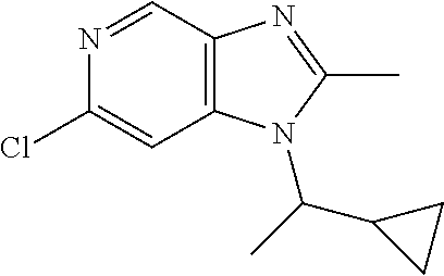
C12=C(N(C(C)C3CC3)C(C)=N1)C=C(Cl)N=C2
